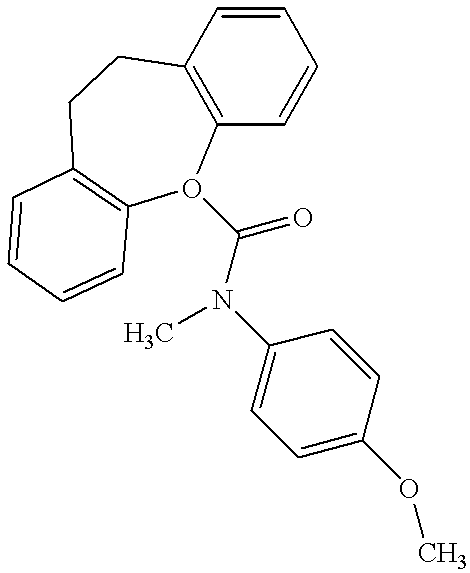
C12=C(C=CC=C1)CCC1=C(O2C(=O)N(C2=CC=C(OC)C=C2)C)C=CC=C1
